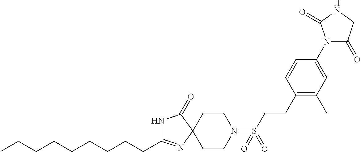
N1C(CCCCCCCCC)=NC2(C1=O)CCN(S(CCC1=C(C)C=C(N3C(=O)CNC3=O)C=C1)(=O)=O)CC2
